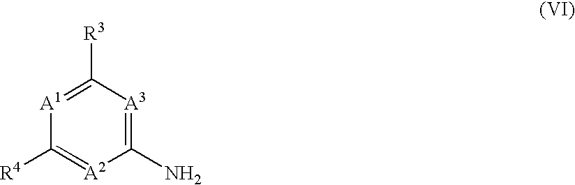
C1([R3])=[A1]C([R4])=[A2]C(N)=[A3]1
